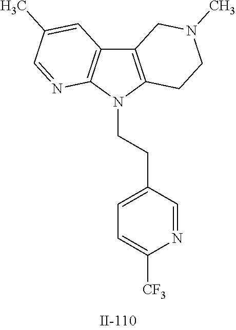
C12=C(N(CCC3=CC=C([CF3])N=C3)C3=C1C=C(C)C=N3)CCN(C)C2
